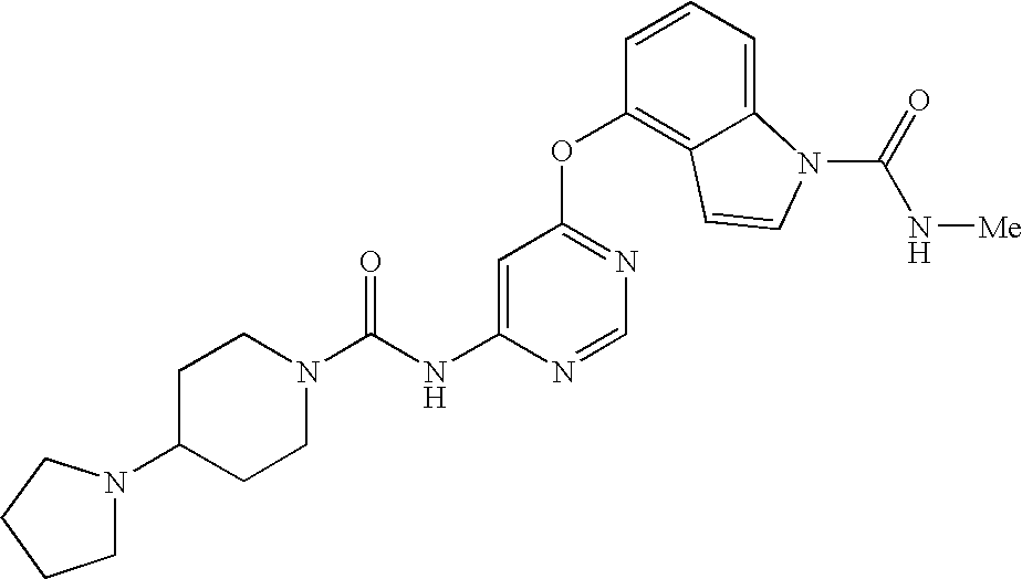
C(NC1=CC(OC2=C3C(=CC=C2)N(C(=O)N[Me])C=C3)=NC=N1)(N1CCC(N2CCCC2)CC1)=O
